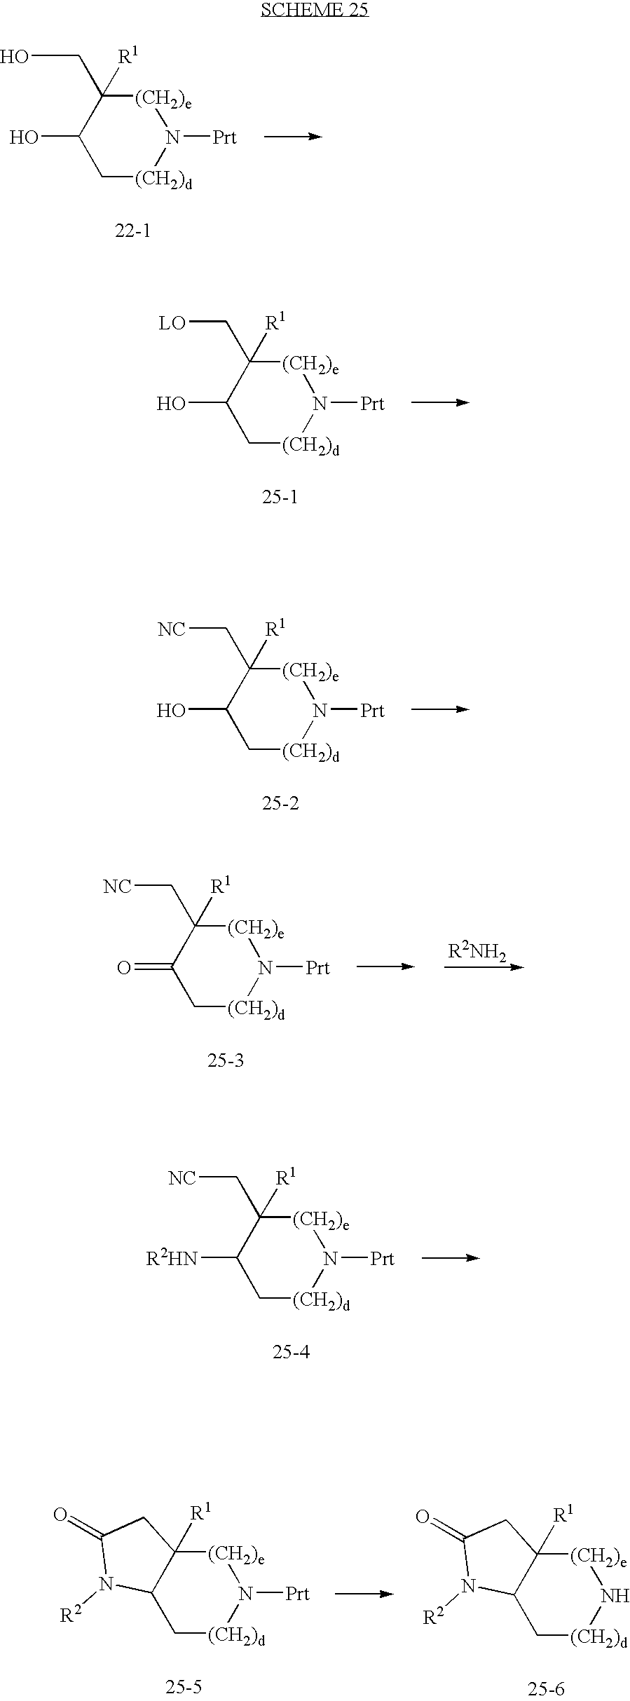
C1(O)C[(CH2)d]N([Prt])[(CH2)e]C1(CO)[R1].C1(O)C[(CH2)d]N([Prt])[(CH2)e]C1(C[LO])[R1].C1(O)C[(CH2)d]N([Prt])[(CH2)e]C1(C[NC])[R1].C1([R2HN])C[(CH2)d]N([Prt])[(CH2)e]C1(C[NC])[R1].C1(=O)C[(CH2)d]N([Prt])[(CH2)e]C1(C[NC])[R1].C12C[(CH2)d]N([Prt])[(CH2)e]C1([R1])CC(=O)N2[R2].C12C[(CH2)d]N[(CH2)e]C1([R1])CC(=O)N2[R2]
